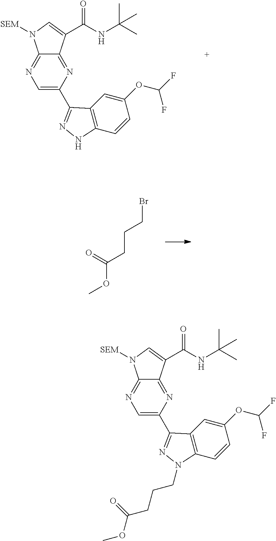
N1=C2C(=NC(C3=NNC4=C3C=C(OC(F)F)C=C4)=C1)C(C(NC(C)(C)C)=O)=CN2[SEM].BrCCCC(OC)=O.N1=C2C(=NC(C3=NN(CCCC(OC)=O)C4=C3C=C(OC(F)F)C=C4)=C1)C(C(NC(C)(C)C)=O)=CN2[SEM]
